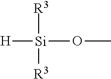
[Si](OC)([R3])([R3])[H]
